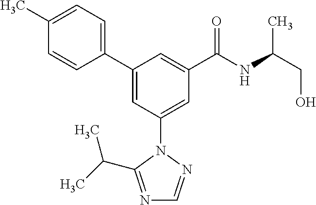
C1(C2=CC(N3N=CN=C3C(C)C)=CC(C(NC(CO)C)=O)=C2)=CC=C(C)C=C1
